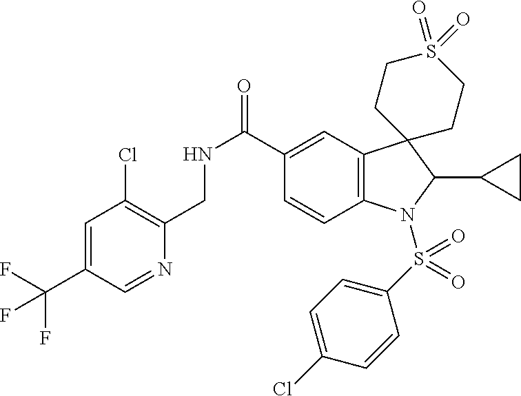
C1=C(C(F)(F)F)C=NC(CNC(=O)C2=CC3=C(C=C2)N(S(C2=CC=C(Cl)C=C2)(=O)=O)C(C2CC2)C32CCS(=O)(=O)CC2)=C1Cl
